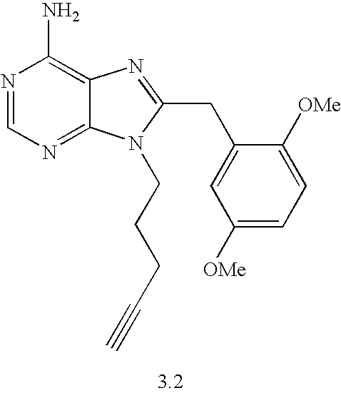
N1=CN=C2C(=C1N)N=C(CC1=CC([OMe])=CC=C1[OMe])N2CCCC#C
